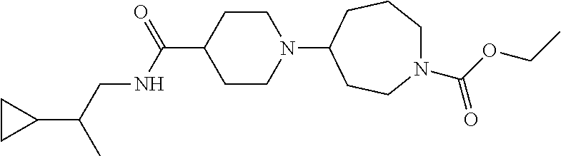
C1CN(C2CCN(C(OCC)=O)CCC2)CCC1C(=O)NCC(C1CC1)C
